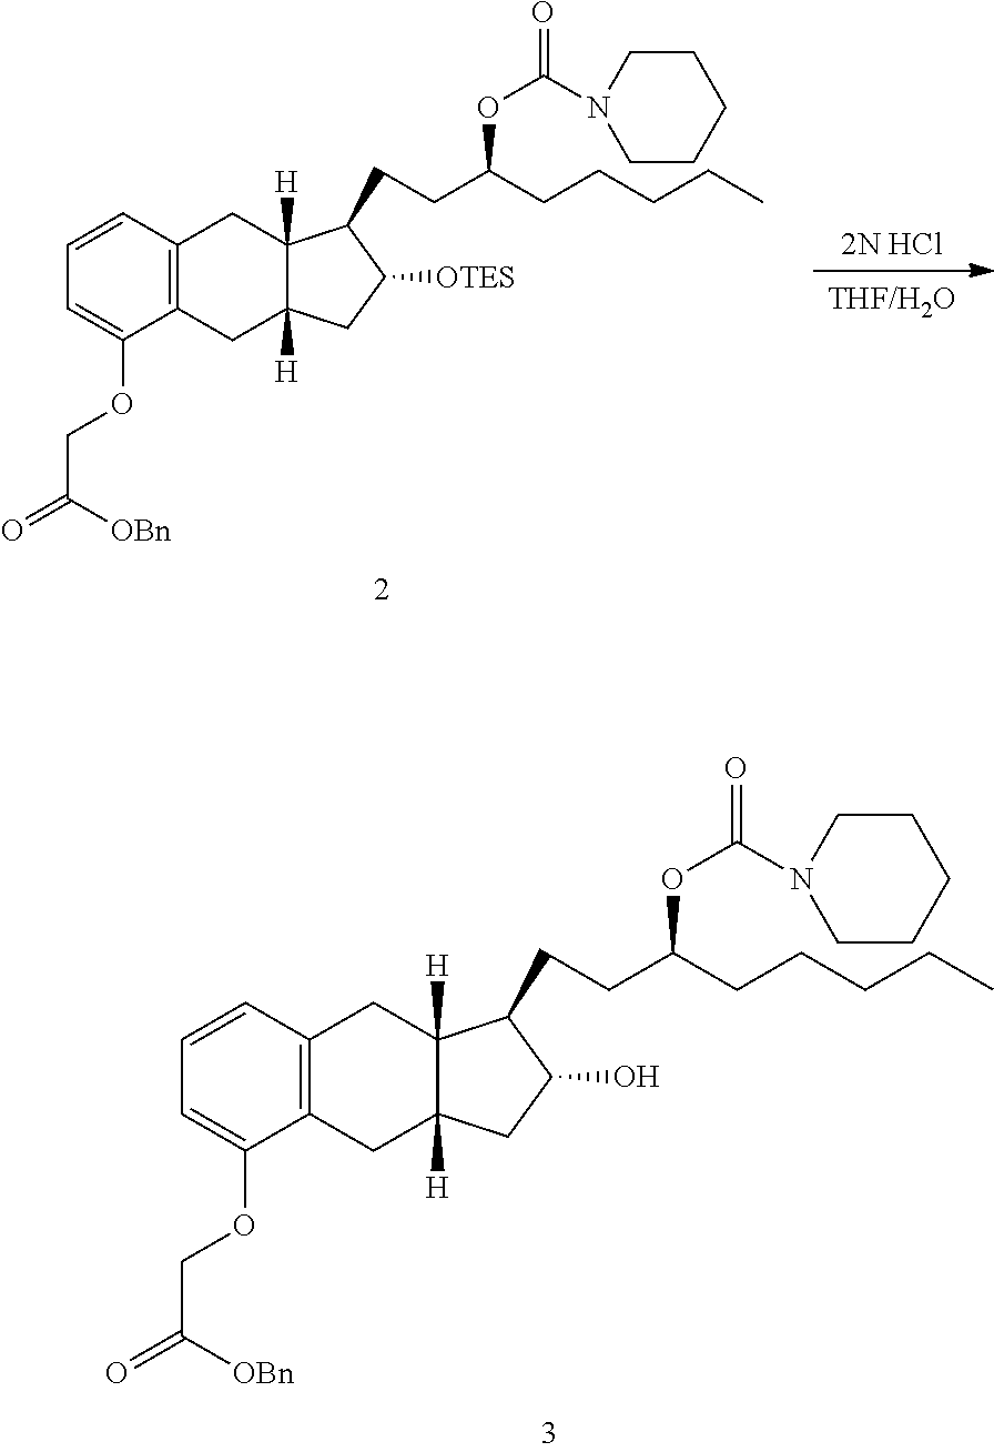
C12=C(CC3([H])C([H])(C1)CC(O)C3CCC(CCCCC)OC(N1CCCCC1)=O)C=CC=C2OCC([OBn])=O.[2N HCl].[THF/H2O].C12=C(CC3([H])C([H])(C1)CC([OTES])C3CCC(CCCCC)OC(N1CCCCC1)=O)C=CC=C2OCC([OBn])=O
